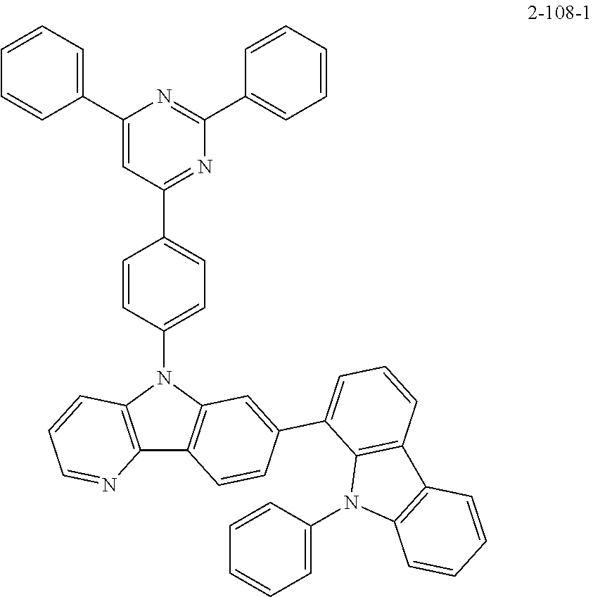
C1=CC(N2C3=C(C4=C2C=C(C2=CC=CC5=C2N(C2=CC=CC=C2)C2=C5C=CC=C2)C=C4)N=CC=C3)=CC=C1C1=NC(C2=CC=CC=C2)=NC(C2=CC=CC=C2)=C1
